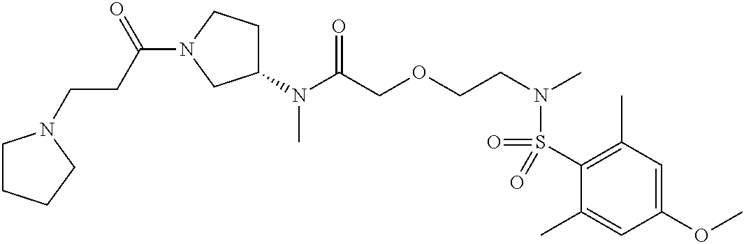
N(C(COCCN(C)S(C1=C(C)C=C(OC)C=C1C)(=O)=O)=O)(C)C1CCN(C(CCN2CCCC2)=O)C1
